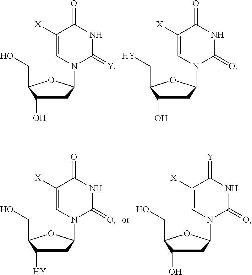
C1C(O)C(CO)OC1N1C(=[Y])NC(=O)C([X])=C1.C1C(O)C(C[Y])OC1N1C(=O)NC(=O)C([X])=C1.C1C([Y])C(CO)OC1N1C(=O)NC(=O)C([X])=C1.C1C(O)C(CO)OC1N1C(=O)NC(=[Y])C([X])=C1
